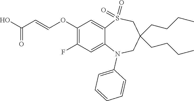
OC(=O)C=COC1=C(F)C=C2C(=C1)S(=O)(=O)CC(CCCC)(CCCC)CN2C1=CC=CC=C1
